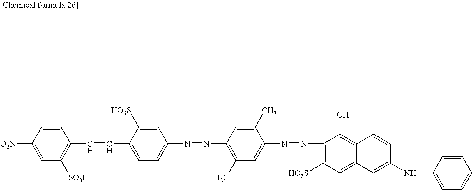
C1=CC([O2N])=CC([SO3H])=C1C=CC1=CC=C(N=NC2=C(C)C=C(N=NC3=C([HO3S])C=C4C(=C3O)C=CC(NC3=CC=CC=C3)=C4)C(C)=C2)C=C1[HO3S]
